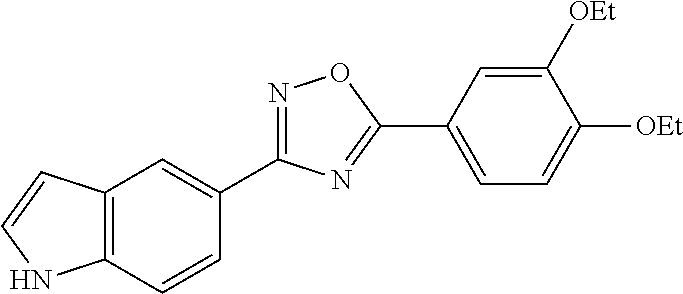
C1([OEt])=CC(C2=NC(C3=CC4=C(C=C3)NC=C4)=NO2)=CC=C1[OEt]
